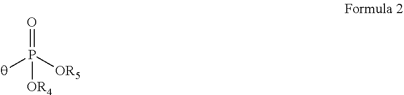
[q]P([OR5])(=O)[OR4]
